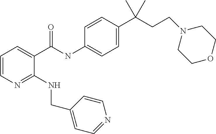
C1=CN=C(NCC2=CC=NC=C2)C(C(NC2=CC=C(C(CCN3CCOCC3)(C)C)C=C2)=O)=C1
